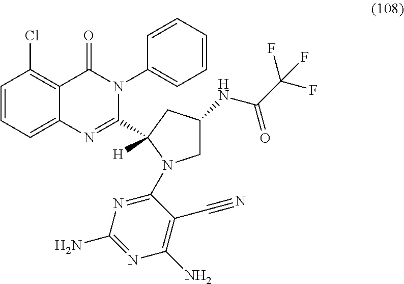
C1=CC=C2C(=C1Cl)C(=O)N(C1=CC=CC=C1)C(C1([H])CC(NC(C(F)(F)F)=O)CN1C1=NC(N)=NC(N)=C1C#N)=N2
